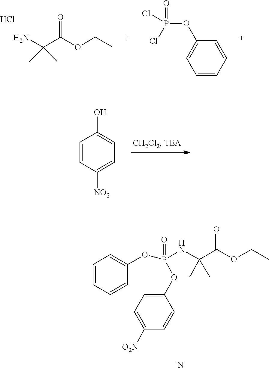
C(C)(C(=O)OCC)(C)N.Cl.C1=C(OP(=O)(Cl)Cl)C=CC=C1.C1=CC([NO2])=CC=C1O.C1=CC=CC(OP(OC2=CC=C([O2N])C=C2)(=O)NC(C)(C(=O)OCC)C)=C1.N
